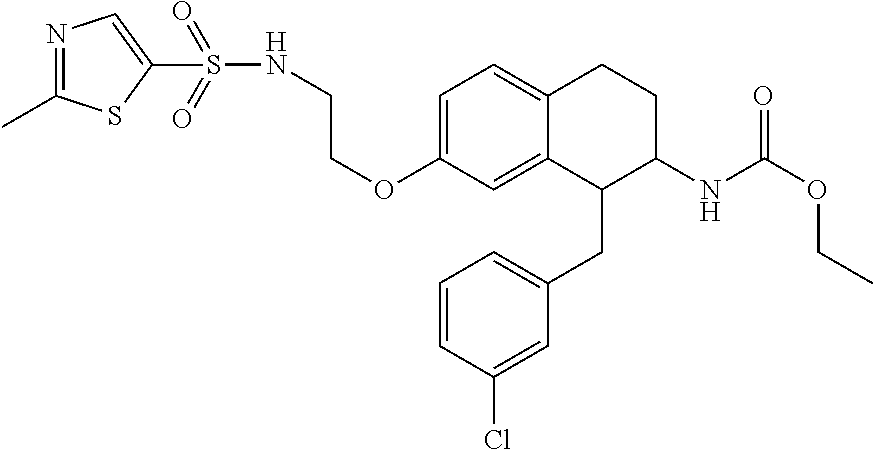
O(C1=CC=C2C(=C1)C(CC1=CC=CC(Cl)=C1)C(NC(OCC)=O)CC2)CCNS(C1=CN=C(C)S1)(=O)=O
